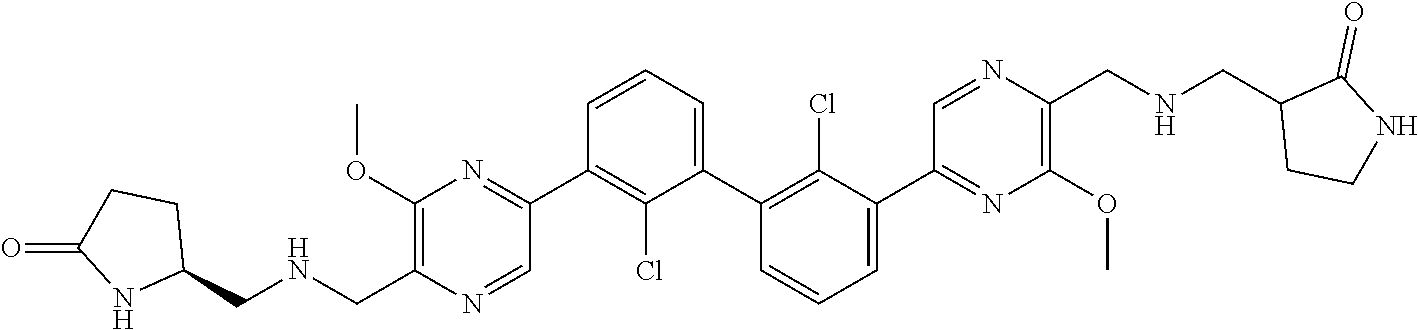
C1(C2=NC(OC)=C(CNCC3CCC(=O)N3)N=C2)=C(Cl)C(C2=C(Cl)C(C3=NC(OC)=C(CNCC4CCNC4=O)N=C3)=CC=C2)=CC=C1
